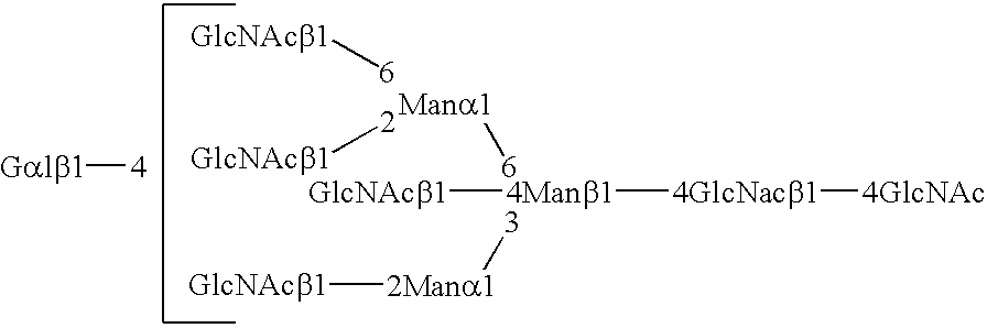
[Mana1][6].[3][2Mana1][GlcNAcb1].[4Manb1]([4GlcNacb1][4GlcNAc])[GlcNAcb1].[GlcNAcb1][6].[2][GlcNAcb1].[Galb1][4]
